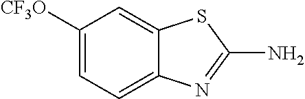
C1=C2C(=CC([CF3O])=C1)SC(N)=N2
